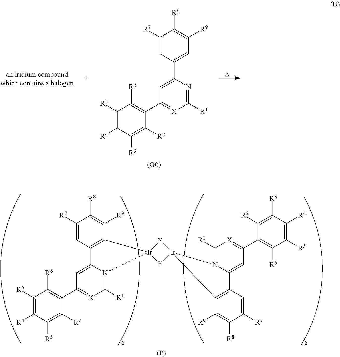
C1([R7])=CC2=C(C([R9])=C1[R8])[Ir]1(N3=C([R1])[X]=C(C4=C([R6])C([R5])=C([R4])C([R3])=C4[R2])C=C23)[Y][Ir]2(C3=C(C=C([R7])C([R8])=C3[R9])C3=CC(C4=C([R6])C([R5])=C([R4])C([R3])=C4[R2])=[X]C([R1])=N32)[Y]1.[(P)].C1([R7])=CC(C2=CC(C3=C([R6])C([R5])=C([R4])C([R3])=C3[R2])=[X]C([R1])=N2)=CC([R9])=C1[R8].[D]
